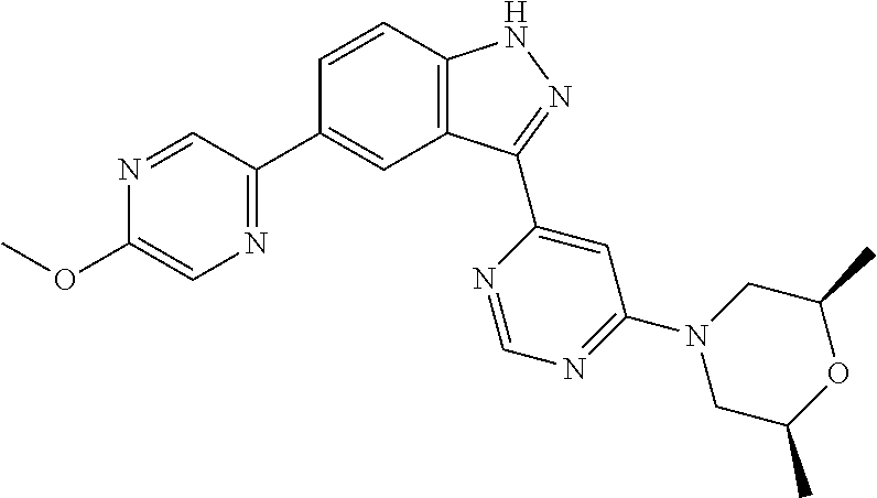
C1=CC2=C(C=C1C1=NC=C(OC)N=C1)C(C1=CC(N3CC(C)OC(C)C3)=NC=N1)=NN2
